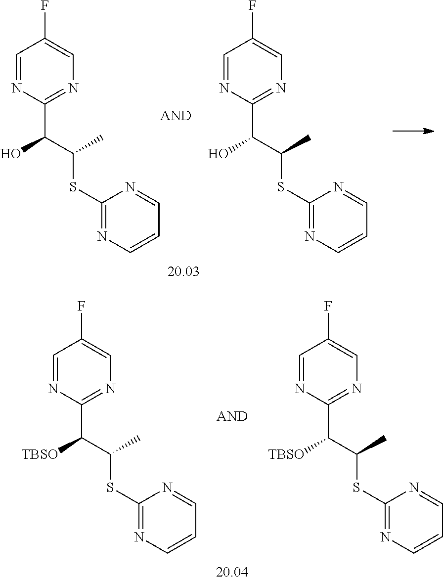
C1=NC(C(C(C)SC2=NC=CC=N2)[TBSO])=NC=C1F.C1=NC(C(C(C)SC2=NC=CC=N2)[TBSO])=NC=C1F.C1=NC(C(C(C)SC2=NC=CC=N2)O)=NC=C1F.C1=NC(C(C(C)SC2=NC=CC=N2)O)=NC=C1F
